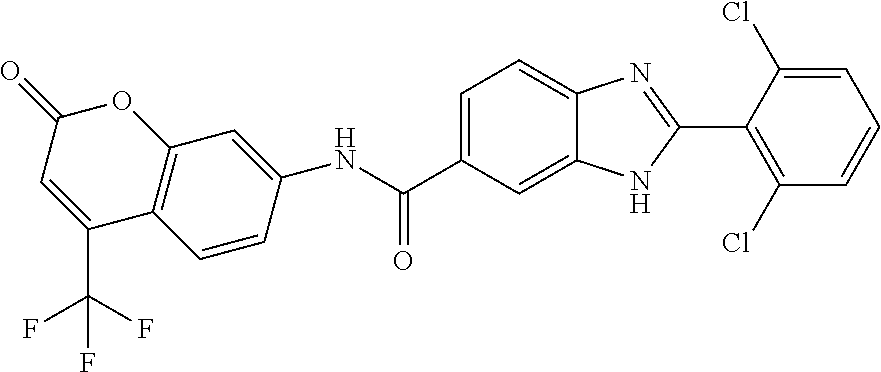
N(C(C1=CC=C2C(=C1)NC(C1=C(Cl)C=CC=C1Cl)=N2)=O)C1=CC2=C(C=C1)C(C(F)(F)F)=CC(=O)O2
